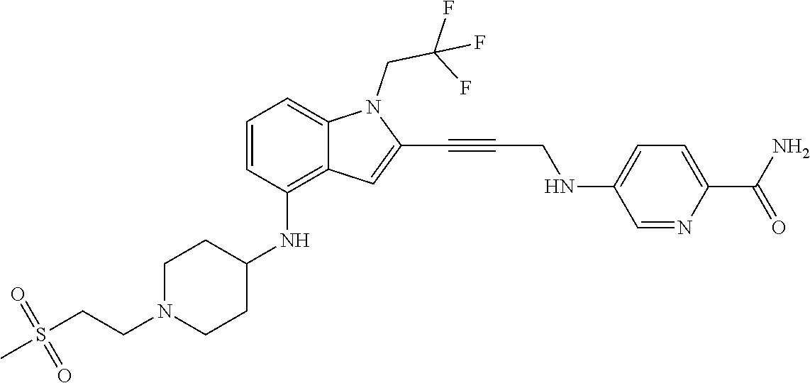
C1=NC(C(N)=O)=CC=C1NCC#CC1=CC2=C(NC3CCN(CCS(C)(=O)=O)CC3)C=CC=C2N1CC(F)(F)F
